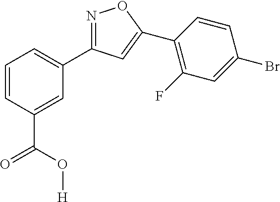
N1=C(C2=CC=CC(C(O[H])=O)=C2)C=C(C2=C(F)C=C(Br)C=C2)O1
